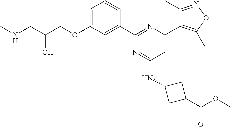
C1=C(OCC(CNC)O)C=C(C2=NC(C3=C(C)ON=C3C)=CC(NC3CC(C(OC)=O)C3)=N2)C=C1
